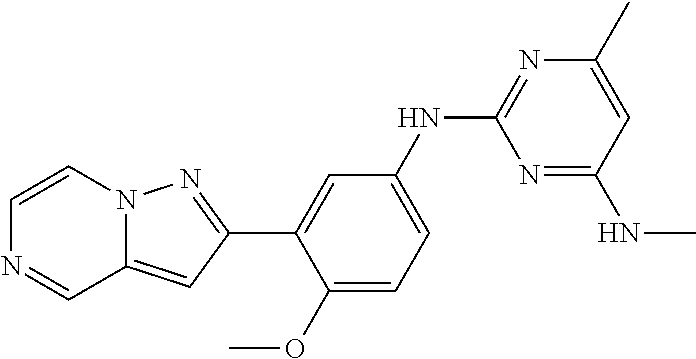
C1=CN2C(=CC(C3=CC(NC4=NC(C)=CC(NC)=N4)=CC=C3OC)=N2)C=N1
